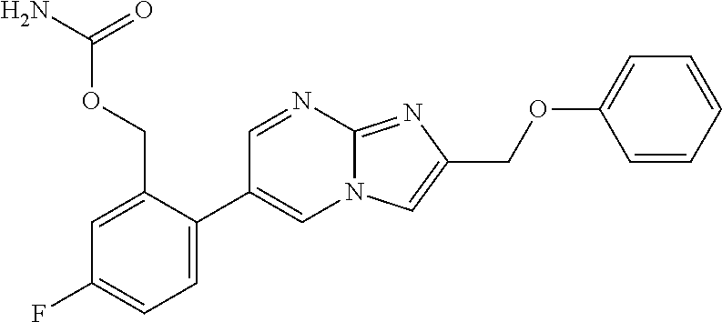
C1=C(C2=CN3C(=NC(COC4=CC=CC=C4)=C3)N=C2)C(COC(N)=O)=CC(F)=C1
